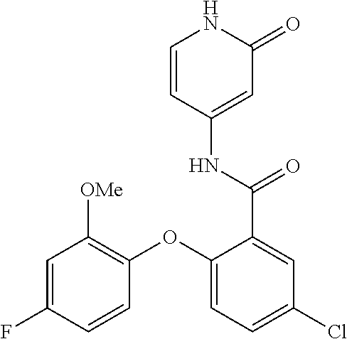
C1=CC(NC(=O)C2=CC(Cl)=CC=C2OC2=C([OMe])C=C(F)C=C2)=CC(=O)N1
